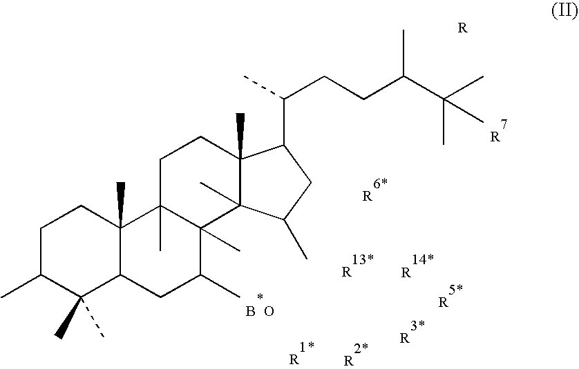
C1C(C)C(C)(C)C2C(C)(C1)C1(C)C(C)(C(C)C2)C2(C)C(C)(CC1)C(C(CCC(C(C)(C)C)C)C)CC2C
